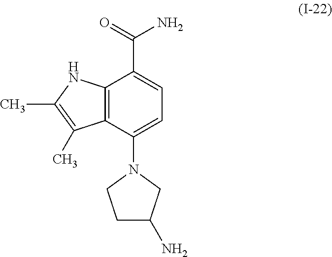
C12=C(C(N3CC(N)CC3)=CC=C1C(=O)N)C(C)=C(C)N2
